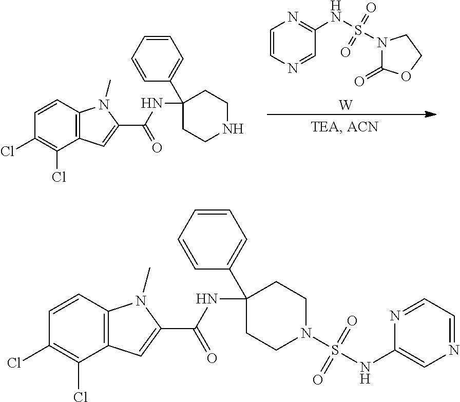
C1=CN=CC(NS(N2C(=O)OCC2)(=O)=O)=N1.[W].C12=C(C=CC(Cl)=C1Cl)N(C)C(C(NC1(C3=CC=CC=C3)CCNCC1)=O)=C2.C12=C(C=CC(Cl)=C1Cl)N(C)C(C(NC1(C3=CC=CC=C3)CCN(S(NC3=CN=CC=N3)(=O)=O)CC1)=O)=C2
